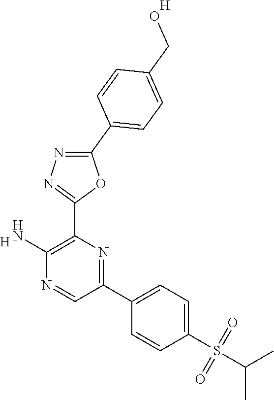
[H].C1(N)=C(C2=NN=C(C3=CC=C(CO)C=C3)O2)N=C(C2=CC=C(S(=O)(=O)C(C)C)C=C2)C=N1.[H]
